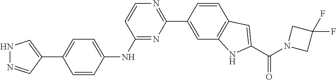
C1=CC(NC2=NC(C3=CC4=C(C=C3)C=C(C(N3CC(F)(F)C3)=O)N4)=NC=C2)=CC=C1C1=CNN=C1
